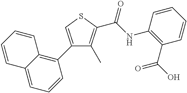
C1(C2=C3C(=CC=C2)C=CC=C3)=CSC(C(NC2=C(C(O)=O)C=CC=C2)=O)=C1C
